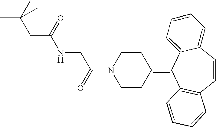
O=C(N1CCC(=C2C3=C(C=CC4=CC=CC=C24)C=CC=C3)CC1)CNC(CC(C)(C)C)=O
